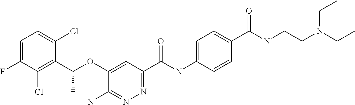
C1=C(F)C(Cl)=C(C(OC2=CC(C(NC3=CC=C(C(NCCN(CC)CC)=O)C=C3)=O)=NN=C2N)C)C(Cl)=C1
